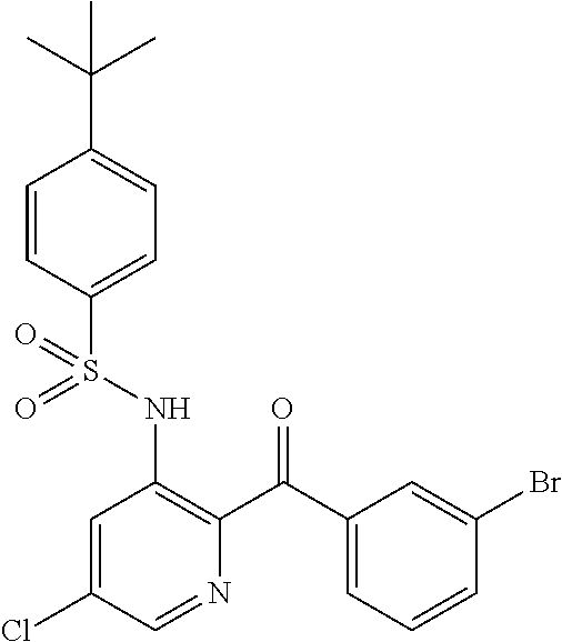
C1=CC(S(NC2=C(C(C3=CC=CC(Br)=C3)=O)N=CC(Cl)=C2)(=O)=O)=CC=C1C(C)(C)C
